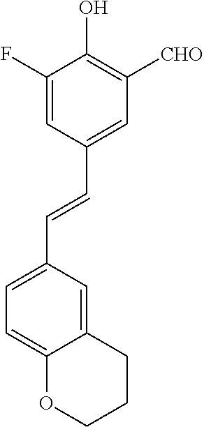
C1=C(F)C(O)=C([CHO])C=C1C=CC1=CC=C2C(=C1)CCCO2
